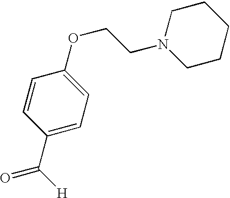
C1(C([H])=O)=CC=C(OCCN2CCCCC2)C=C1
